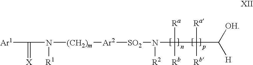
[Ar1]C(N([R1])[(CH2)m][Ar2][SO2]N([R2])C([Ra])([Rb])C([Ra])([Rb])C([OH])[H])=[X]
